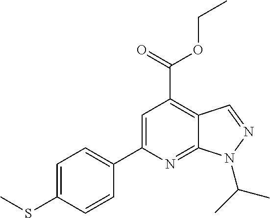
C1=C(SC)C=CC(C2=CC(C(=O)OCC)=C3C(=N2)N(C(C)C)N=C3)=C1
